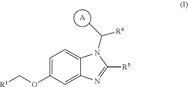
C1=C(OC[R1])C=C2C(=C1)N(C([R6])C)C([R5])=N2.[A]
